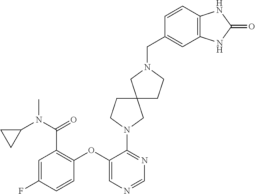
C1=C(F)C=CC(OC2=CN=CN=C2N2CC3(CC2)CCN(CC2=CC4=C(C=C2)NC(=O)N4)C3)=C1C(=O)N(C1CC1)C
